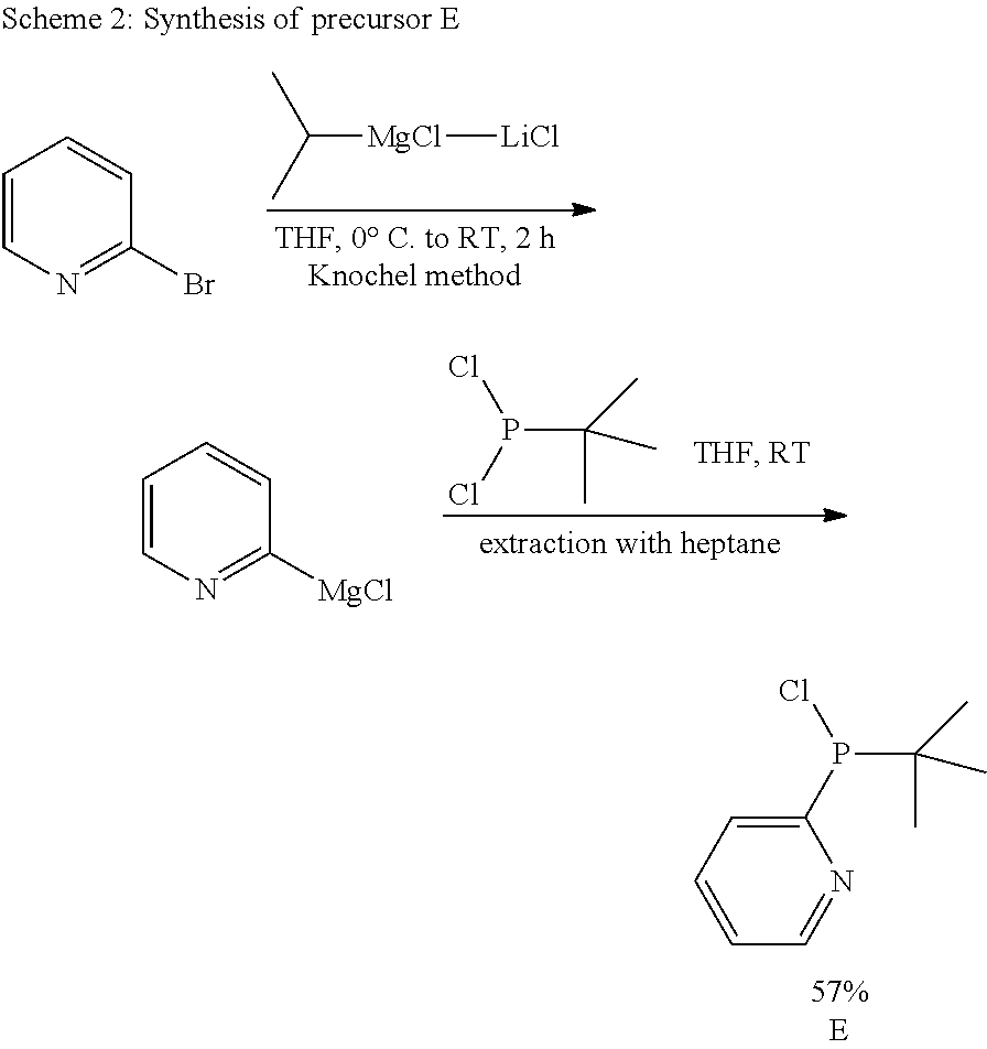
P(C(C)(C)C)(Cl)Cl.C1=CN=C([MgCl])C=C1.P(C(C)(C)C)(Cl)C1=CC=CC=N1.C([MgCl][LiCl])(C)C.C1=CN=C(Br)C=C1
